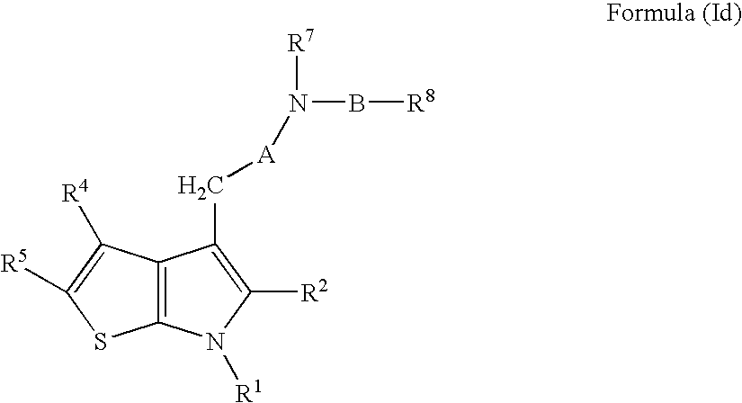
C12=C(N([R1])C([R2])=C1C[A]N([R7])B[R8])SC([R5])=C2[R4]
